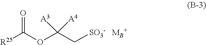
[R25]C(OC(C[SO3-])([A3])[A4])=O
